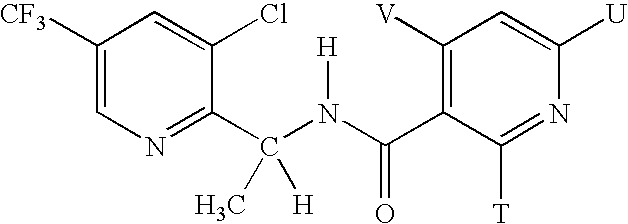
C1([CF3])=CN=C(C(N(C(C2=C([V])C=C([U])N=C2[T])=O)[H])(C)[H])C(Cl)=C1
